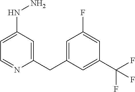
C1=C(CC2=CC(NN)=CC=N2)C=C(C(F)(F)F)C=C1F
